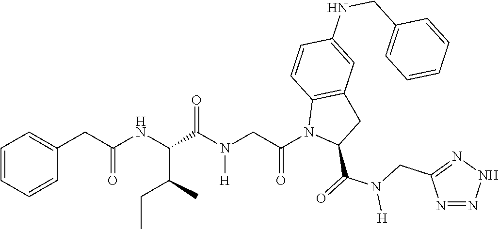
C1=CC=CC(CC(NC(C(N(CC(N2C(C(=O)N(CC3=NNN=N3)[H])CC3=C2C=CC(NCC2=CC=CC=C2)=C3)=O)[H])=O)C(C)CC)=O)=C1
